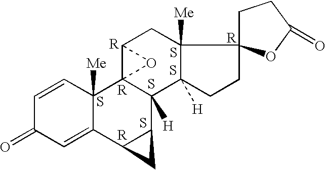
S.C1=CC2([Me])C(=CC1=O)C1C(C3([H])C24C(CC2([Me])C3([H])CCC23CCC(=O)O3)O4)C1.S.S.S.S
